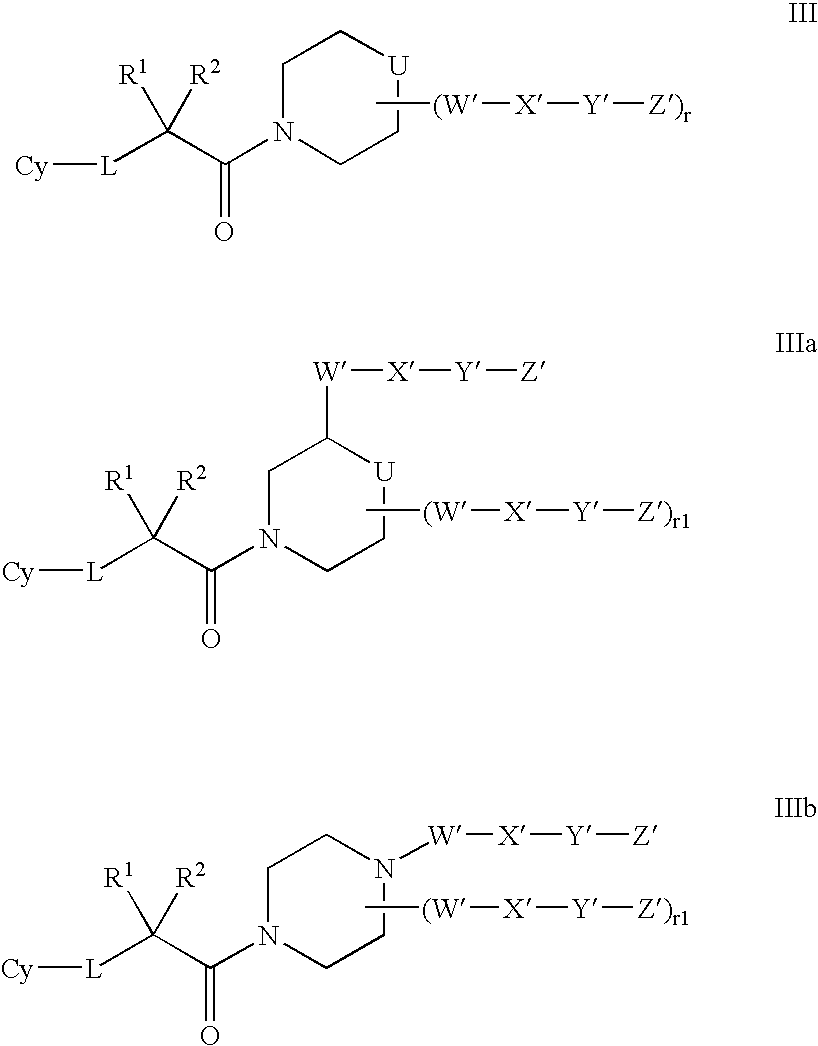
C[(W][X][Y][Z)r1].[Cy][L]C(C(=O)N1CC[U]C([W][X][Y][Z])C1)([R1])[R2].[Cy][L]C(C(=O)N1CC[U]CC1)([R1])[R2].C[(W][X][Y][Z)r].C[(W][X][Y][Z)r1].[Cy][L]C(C(=O)N1CCN([W][X][Y][Z])CC1)([R1])[R2]
